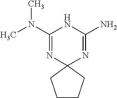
CN(C1=NC2(N=C(N)N1)CCCC2)C
